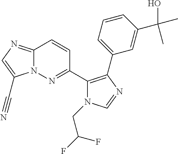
C12=NC=C(C#N)N1N=C(C1=C(C3=CC=CC(C(O)(C)C)=C3)N=CN1CC(F)F)C=C2
